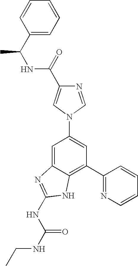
C1=C2C(=C(C3=NC=CC=C3)C=C1N1C=NC(C(=O)NC(C3=CC=CC=C3)C)=C1)NC(NC(NCC)=O)=N2
